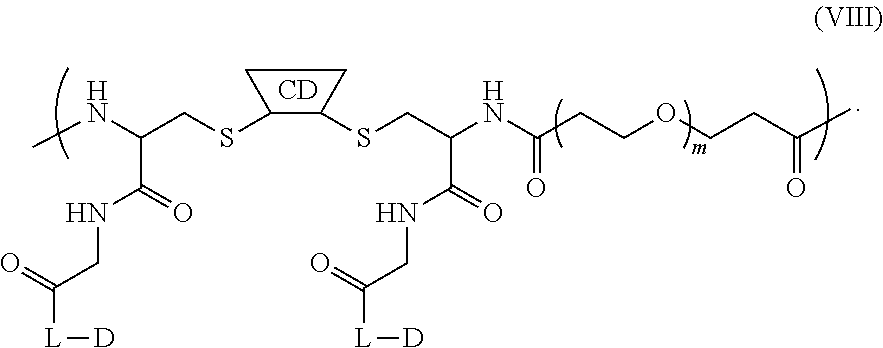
C1(SCC(NC)C(=O)NCC([L][D])=O)C(SCC(NC(CCOCCC(C)=O)=O)C(=O)NCC([L][D])=O)CC1.[CD]
